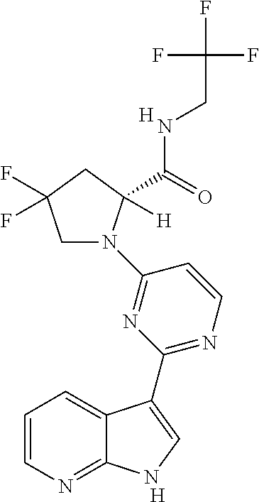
[H].C1=CN=C2C(=C1)C(C1=NC=CC(N3CC(F)(F)CC3([H])C(=O)NCC(F)(F)F)=N1)=CN2.[H]
